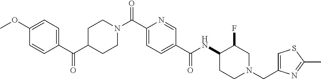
N(C(C1=CC=C(C(=O)N2CCC(C(C3=CC=C(OC)C=C3)=O)CC2)N=C1)=O)C1CCN(CC2=CSC(C)=N2)CC1F
